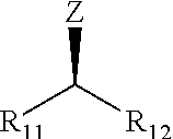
[R11]C([R12])[Z]
